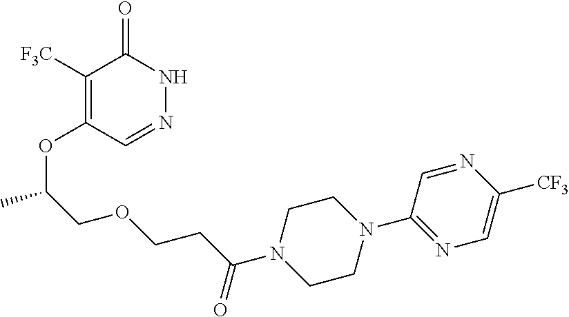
C1([F3C])=C(OC(C)COCCC(N2CCN(C3=NC=C([CF3])N=C3)CC2)=O)C=NNC1=O
